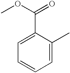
C1=C(C(OC)=O)C(C)=CC=C1
